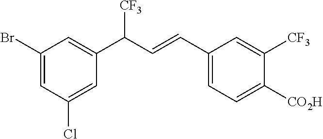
C1(C=CC(C2=CC(Br)=CC(Cl)=C2)[CF3])=CC=C([CO2H])C([CF3])=C1
